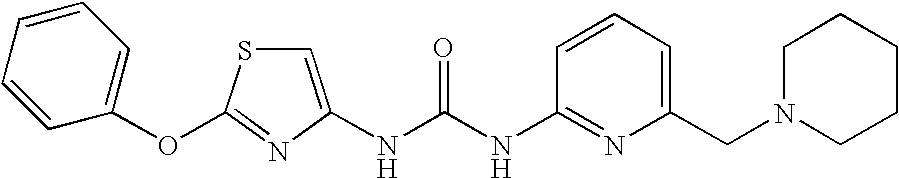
N(C(NC1=NC(CN2CCCCC2)=CC=C1)=O)C1=CSC(OC2=CC=CC=C2)=N1
